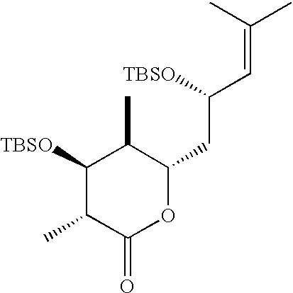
C1([TBSO])C(C)C(=O)OC(CC([TBSO])C=C(C)C)C1C
